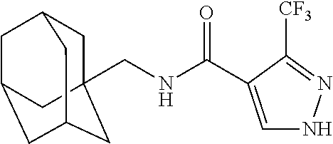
C1C2(CNC(=O)C3=CNN=C3[CF3])CC3CC(CC1C3)C2
